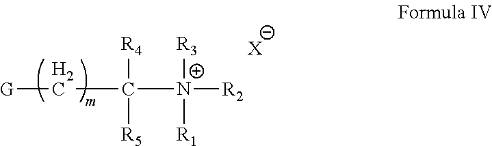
[G]CC([N+]([R2])([R3])[R1])([R4])[R5].[X]
